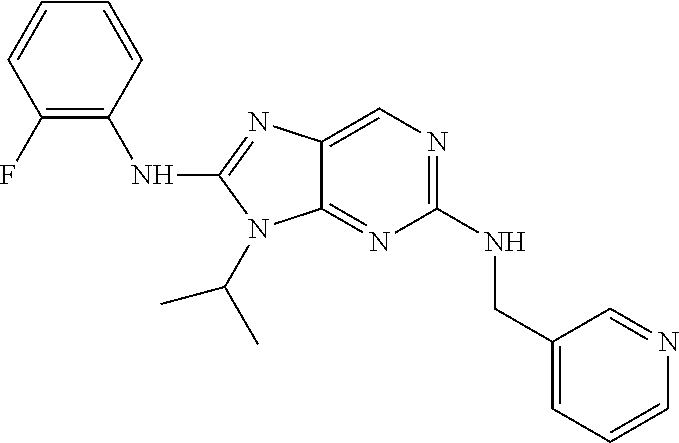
C1(F)=C(NC2=NC3=CN=C(NCC4=CC=CN=C4)N=C3N2C(C)C)C=CC=C1
